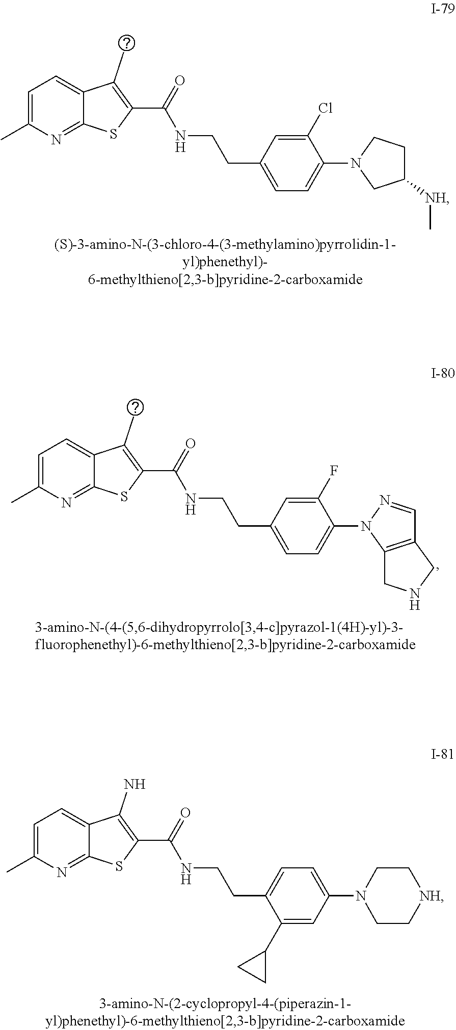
C1=C(C)N=C2C(=C1)C(C)=C(C(=O)NCCC1=CC=C(N3CC([NH]C)CC3)C(Cl)=C1)S2.C1=C(C)N=C2C(=C1)C(C)=C(C(=O)NCCC1=CC=C(N3C4=C(C=N3)CNC4)C(F)=C1)S2.C1=C(C)N=C2C(=C1)C(N)=C(C(=O)NCCC1=CC=C(N3CC[NH]CC3)C=C1C1CC1)S2
